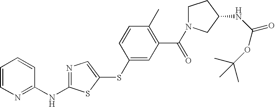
C1=CN=C(NC2=NC=C(SC3=CC(C(N4CCC(NC(=O)OC(C)(C)C)C4)=O)=C(C)C=C3)S2)C=C1
